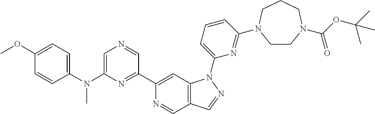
N1=CC2=C(C=C1C1=NC(N(C3=CC=C(OC)C=C3)C)=CN=C1)N(C1=CC=CC(N3CCN(C(OC(C)(C)C)=O)CCC3)=N1)N=C2
